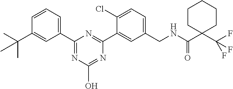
C1(C2=CC=CC(C(C)(C)C)=C2)=NC(O)=NC(C2=CC(CNC(C3(C(F)(F)F)CCCCC3)=O)=CC=C2Cl)=N1
